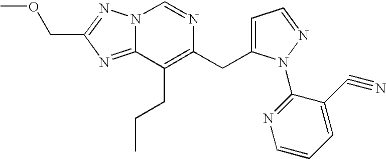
N12C(=NC(COC)=N1)C(CCC)=C(CC1=CC=NN1C1=NC=CC=C1C#N)N=C2
